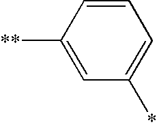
C1=CC([**])=CC(*)=C1
